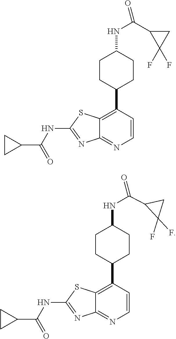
C1(C2CCC(NC(C3C(F)(F)C3)=O)CC2)=C2C(=NC=C1)N=C(NC(C1CC1)=O)S2.C1(C2CCC(NC(C3C(F)(F)C3)=O)CC2)=C2C(=NC=C1)N=C(NC(C1CC1)=O)S2
